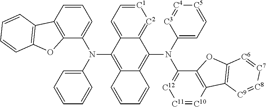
C1=CC2=C(C(N(C3=C4C(=C(N(C5=[C12][C11]=[C10]C6=C5OC5=C6[C9]=[C8][C7]=[C6]5)C5=CC=[C5][C4]=[C3]5)C5=[C2][C1]=CC=C35)C=CC=C4)C3=CC=CC=C3)=C1)OC1=C2C=CC=C1
